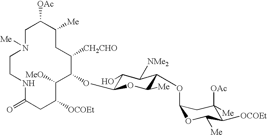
C1C([OAc])C([Me])CC([CH2CHO])C(OC2C(O)C([NMe2])C(OC3OC([Me])C([OCOEt])C([OAc])([Me])C3)C([Me])O2)C([MeO])C([OCOEt])CC(=O)NCCN1[Me]
